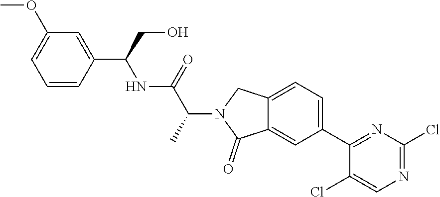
C12=CC(C3=NC(Cl)=NC=C3Cl)=CC=C1CN(C(C(NC(C1=CC(OC)=CC=C1)CO)=O)C)C2=O
